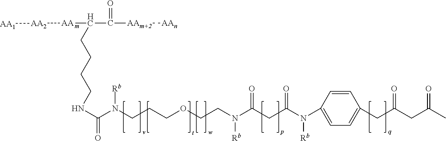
C(=O)(NCCCCC(C(=O)[AAm+2][AAn])[AA][AA2][AA1])N([Rb])CCCOCCN(C(CC(N([Rb])C1=CC=C(CC(CC(C)=O)=O)C=C1)=O)=O)[Rb]
